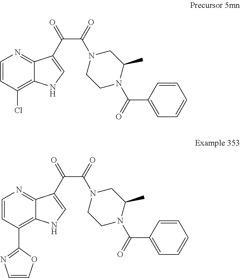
C1=CC(Cl)=C2C(=N1)C(C(=O)C(=O)N1CCN(C(=O)C3=CC=CC=C3)C(C)C1)=CN2.C1=CC(C2=NC=CO2)=C2C(=N1)C(C(=O)C(=O)N1CCN(C(=O)C3=CC=CC=C3)C(C)C1)=CN2
